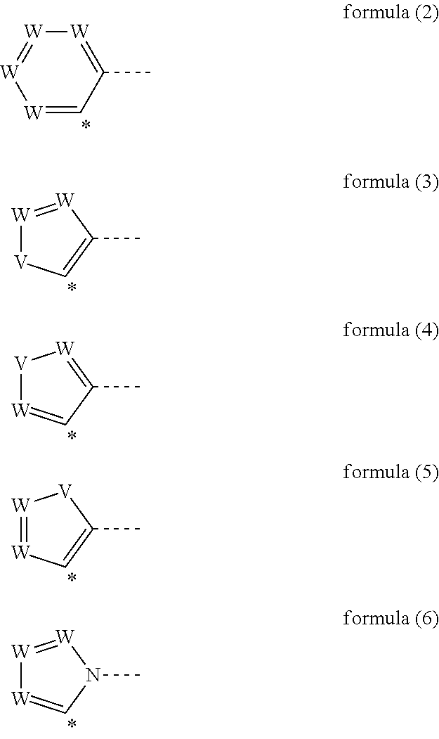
C1(C)=[W][W]=[W][W]=C1.[W]1=[W]C(C)=C[V]1.[V]1[W]=CC(C)=[W]1.[W]1=[W]C=C(C)[V]1.[W]1=[W]N(C)C=[W]1
